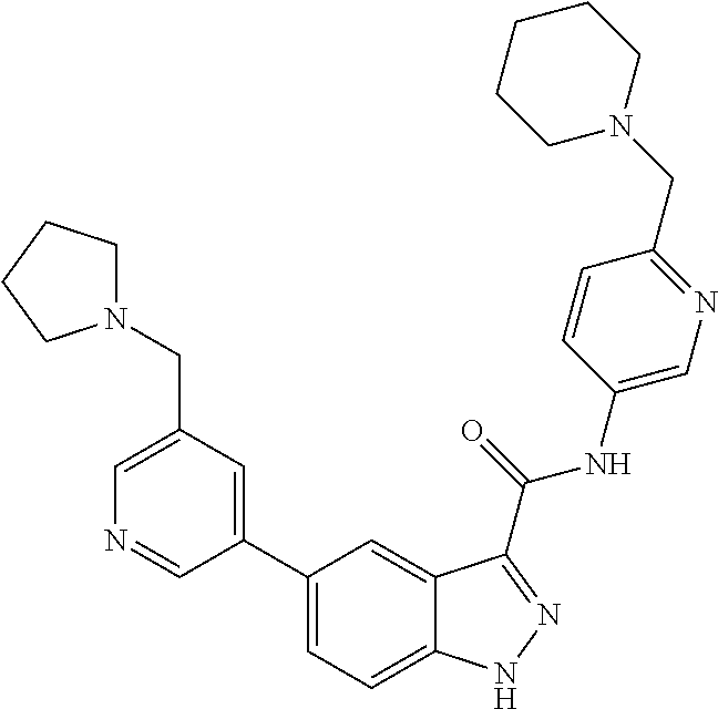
C1(CN2CCCC2)=CN=CC(C2=CC=C3C(=C2)C(C(NC2=CN=C(CN4CCCCC4)C=C2)=O)=NN3)=C1
